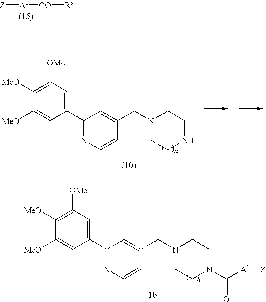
[Z][A1][CO][R9].C1=C(C2=NC=CC(CN3CCN(C([A1][Z])=O)CC3)=C2)C=C([MeO])C([MeO])=C1[OMe].C1=C(C2=NC=CC(CN3CCNCC3)=C2)C=C([MeO])C([MeO])=C1[OMe]
